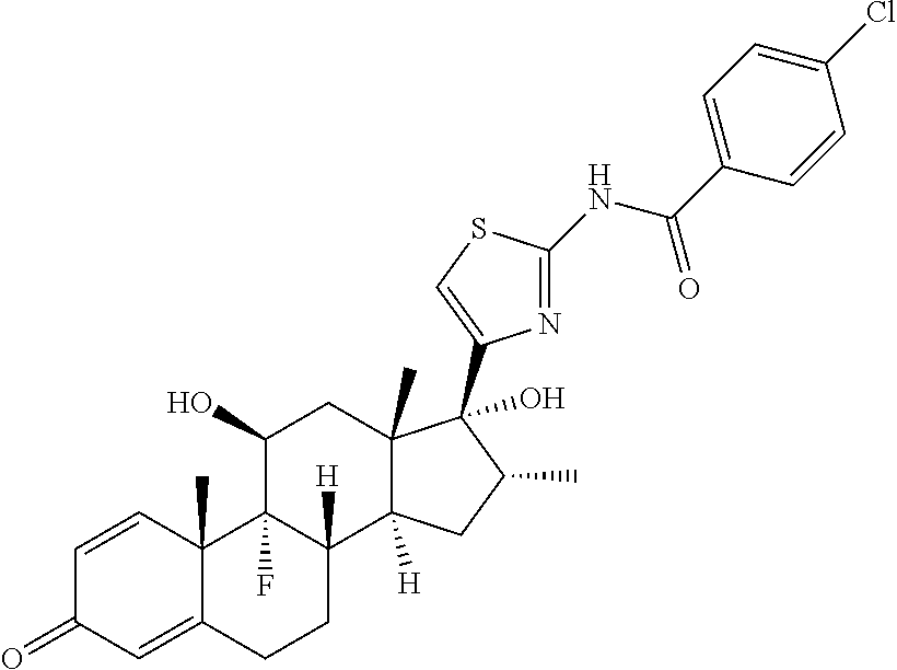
C1=CC2(C)C(=CC1=O)CCC1([H])C2(F)C(O)CC2(C)C1([H])CC(C)C2(O)C1=CSC(NC(C2=CC=C(Cl)C=C2)=O)=N1
